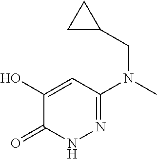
CN(C1=NNC(=O)C(O)=C1)CC1CC1
